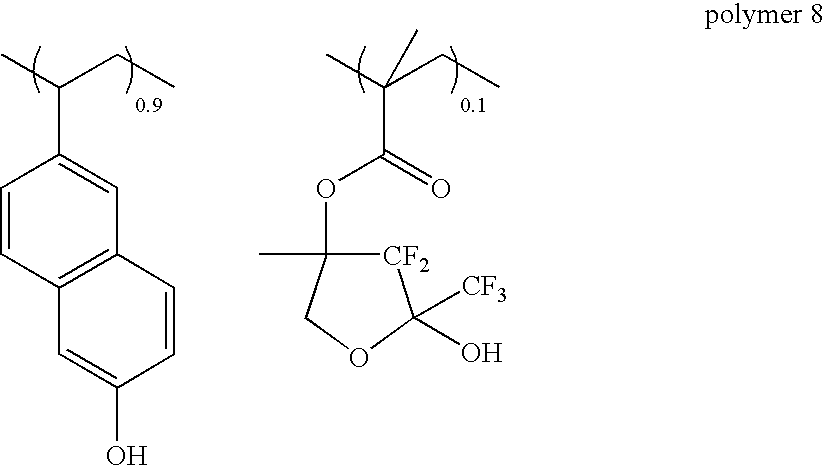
C1=CC2=C(C=C1C(CC)C)C=CC(O)=C2.C(C(CC)(C)C)(OC1(C)[CF2]C([CF3])(O)OC1)=O
